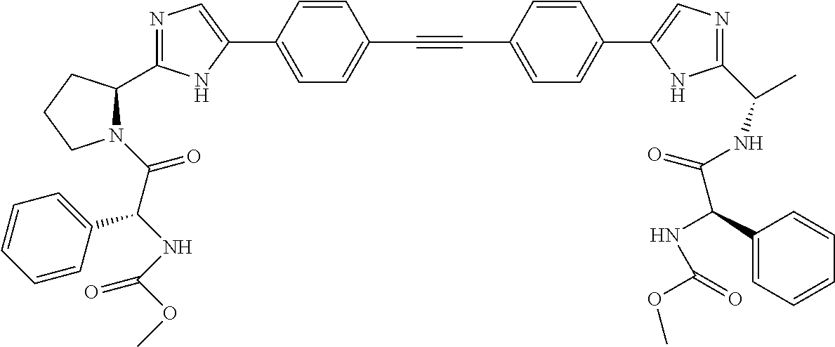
N1=C(C2N(C(C(NC(OC)=O)C3=CC=CC=C3)=O)CCC2)NC(C2=CC=C(C#CC3=CC=C(C4=CN=C(C(C)NC(=O)C(NC(=O)OC)C5=CC=CC=C5)N4)C=C3)C=C2)=C1
